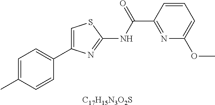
C1=C(C)C=CC(C2=CSC(NC(C3=NC(OC)=CC=C3)=O)=N2)=C1.[C17H15N3O2S]
